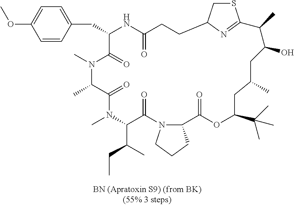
C1(CC2NC(=O)CCC3CSC(=N3)C(C)C(O)CC(C)CC(C(C)(C)C)OC(=O)C3N(C(=O)C(C(C)CC)N(C)C(=O)C(C)N(C)C2=O)CCC3)=CC=C(OC)C=C1
